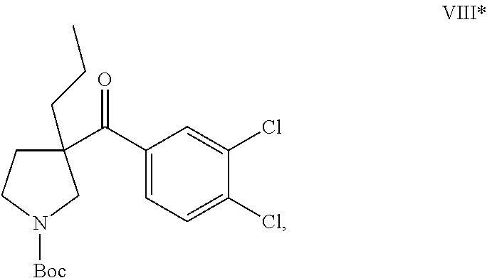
C1(CCC)(C(C2=CC=C(Cl)C(Cl)=C2)=O)CCN([Boc])C1
